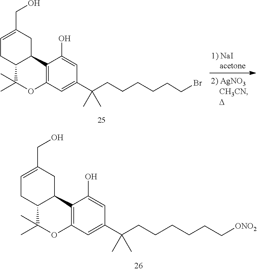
C12=C(C=C(C(CCCCCCBr)(C)C)C=C1O)OC(C)(C)C1C2CC(CO)=CC1.C12=C(C=C(C(CCCCCC[ONO2])(C)C)C=C1O)OC(C)(C)C1C2CC(CO)=CC1
